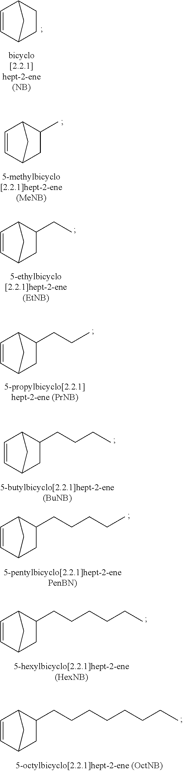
C1=CC2CCC1C2.C1=CC2CC(C)C1C2.C1=CC2CC(CC)C1C2.C1=CC2CC(CCC)C1C2.C1=CC2CC(CCCC)C1C2.C1=CC2CC(CCCCC)C1C2.C1=CC2CC(CCCCCC)C1C2.C1=CC2CC(CCCCCCCC)C1C2
